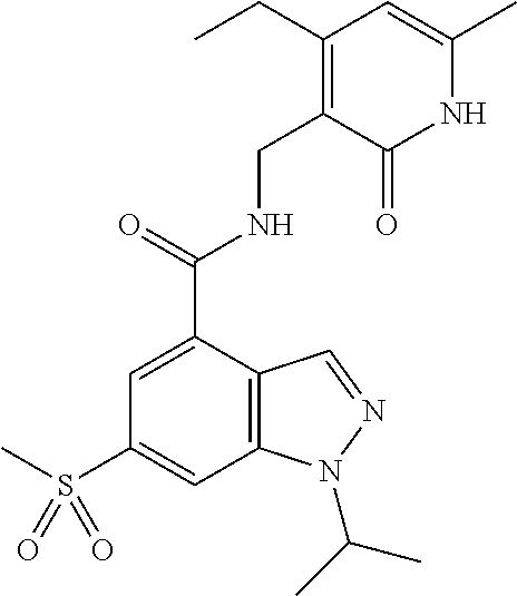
C1=C(C(=O)NCC2=C(CC)C=C(C)NC2=O)C2=C(C=C1S(C)(=O)=O)N(C(C)C)N=C2
